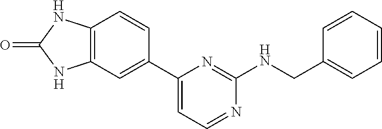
C1=C(C2=CC3=C(C=C2)NC(=O)N3)N=C(NCC2=CC=CC=C2)N=C1
